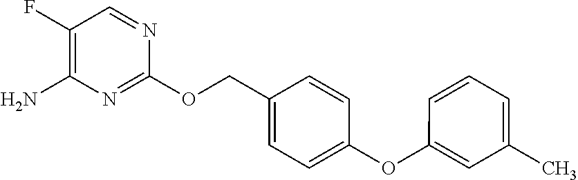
C1(COC2=NC(N)=C(F)C=N2)=CC=C(OC2=CC(C)=CC=C2)C=C1
